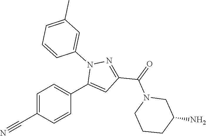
C1=C(C#N)C=CC(C2=CC(C(=O)N3CCCC(N)C3)=NN2C2=CC(C)=CC=C2)=C1
